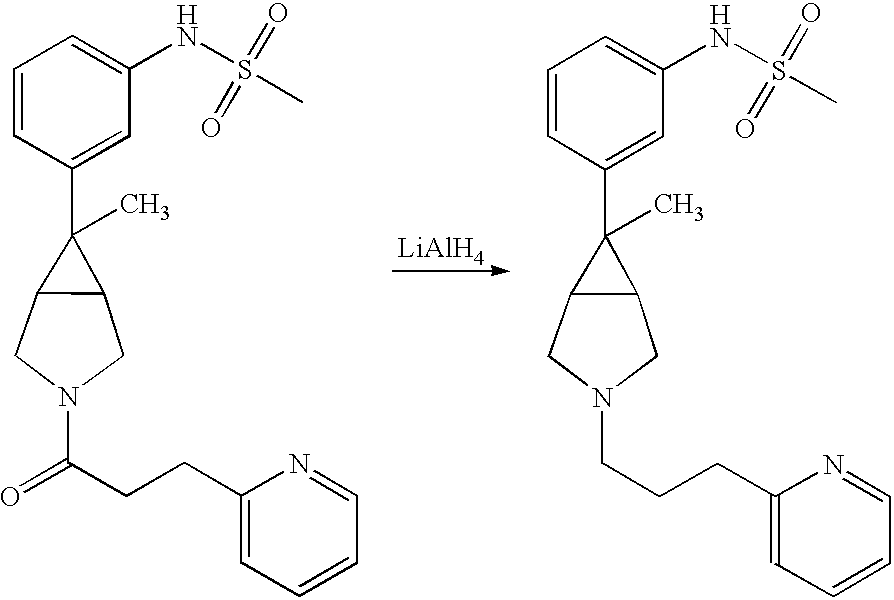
C1=CC(C2(C)C3C2CN(CCCC2=CC=CC=N2)C3)=CC(NS(C)(=O)=O)=C1.C1=CC(C2(C)C3C2CN(C(=O)CCC2=CC=CC=N2)C3)=CC(NS(C)(=O)=O)=C1.[LiAlH4]
